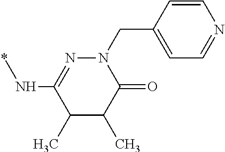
C1=CN=CC=C1CN1C(=O)C(C)C(C)C(N*)=N1
